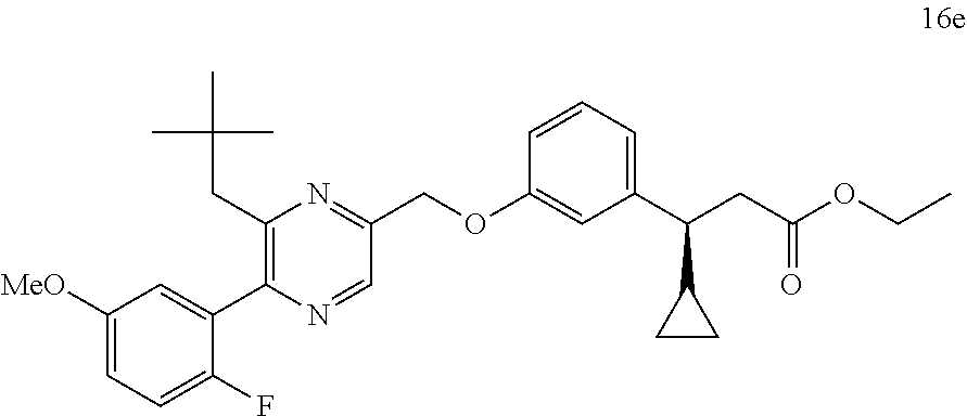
C1(C2=C(CC(C)(C)C)N=C(COC3=CC(C(CC(=O)OCC)C4CC4)=CC=C3)C=N2)=CC([MeO])=CC=C1F
